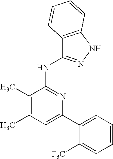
C1=C(C2=CC=CC=C2[F3C])N=C(NC2=NNC3=C2C=CC=C3)C(C)=C1C
